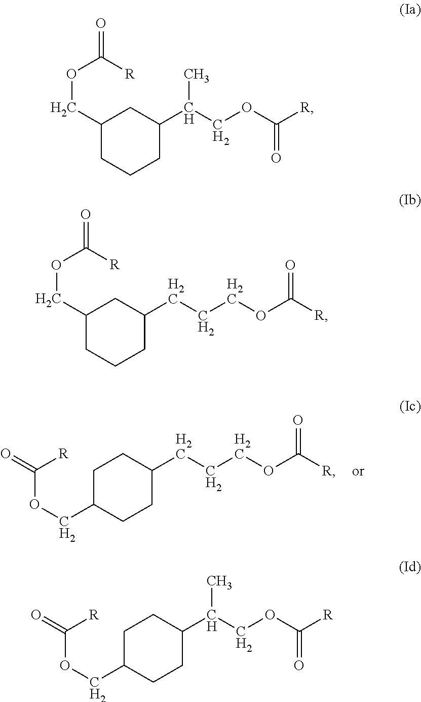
C1C(COC(=O)[R])CCC(CCCOC([R])=O)C1.C1(COC(=O)[R])CCCC(C(COC([R])=O)C)C1.C1(COC(=O)[R])CCCC(CCCOC([R])=O)C1.C1C(COC(=O)[R])CCC(C(COC([R])=O)C)C1
